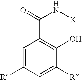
C1=C([R])C=C([R])C(O)=C1C(=O)N[X]
